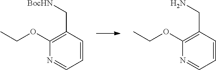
C1=CC(CN)=C(OCC)N=C1.C1=CC(C[BocHN])=C(OCC)N=C1
